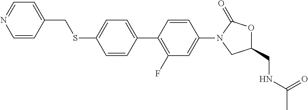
C1(SCC2=CC=NC=C2)=CC=C(C2=C(F)C=C(N3C(=O)OC(CNC(C)=O)C3)C=C2)C=C1
